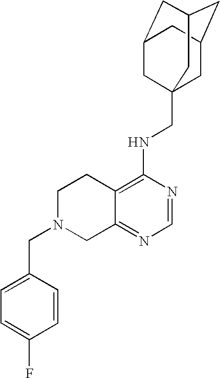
C12=C(NCC34CC5CC(CC(C3)C5)C4)N=CN=C1CN(CC1=CC=C(F)C=C1)CC2
